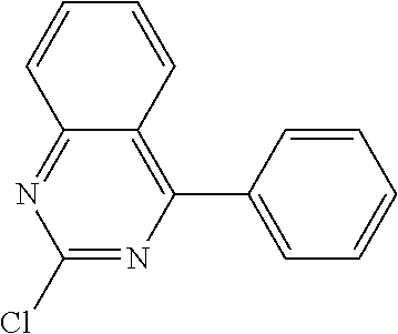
C1=CC2=NC(Cl)=NC(C3=CC=CC=C3)=C2C=C1
